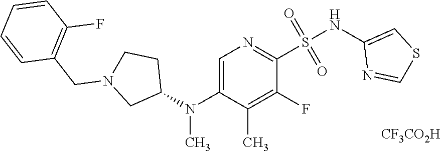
C1=C(N(C2CCN(CC3=C(F)C=CC=C3)C2)C)C(C)=C(F)C(S(NC2=CSC=N2)(=O)=O)=N1.[CF3CO2H]
